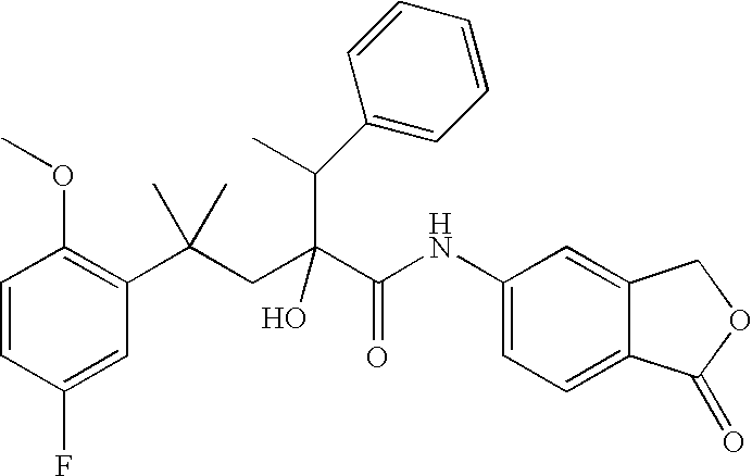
C1=CC(F)=CC(C(CC(C(NC2=CC=C3C(=C2)COC3=O)=O)(O)C(C2=CC=CC=C2)C)(C)C)=C1OC
